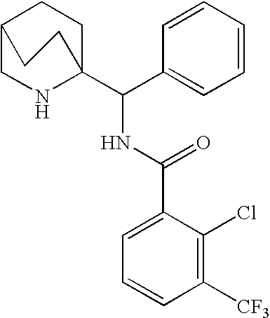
C12CNC(C(C3=CC=CC=C3)NC(C3=CC=CC([CF3])=C3Cl)=O)(CC1)CC2
